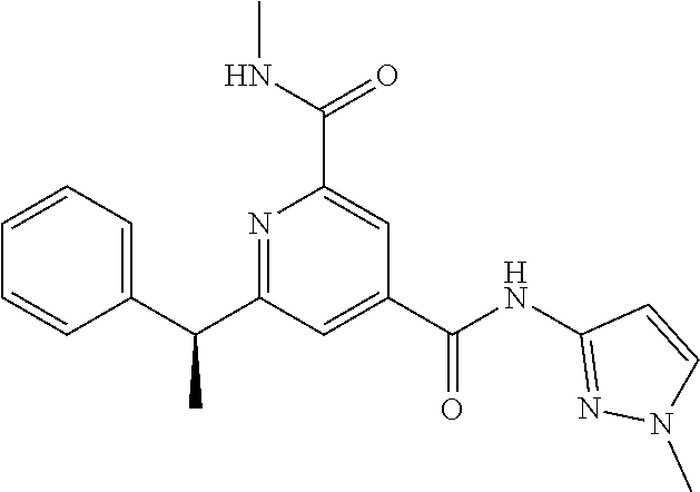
C1=CC=C(C(C2=NC(C(NC)=O)=CC(C(NC3=NN(C)C=C3)=O)=C2)C)C=C1
